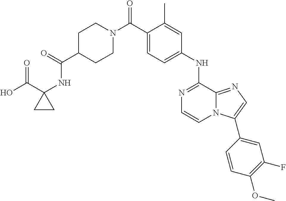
C1(C)=CC(NC2=NC=CN3C2=NC=C3C2=CC(F)=C(OC)C=C2)=CC=C1C(N1CCC(C(NC2(C(O)=O)CC2)=O)CC1)=O
